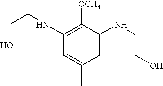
C1=C(NCCO)C([OCH3])=C(NCCO)C=C1C
